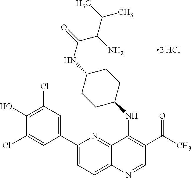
C1(C2=CC(Cl)=C(O)C(Cl)=C2)=CC=C2C(=N1)C(NC1CCC(NC(C(C(C)C)N)=O)CC1)=C(C(=O)C)C=N2
